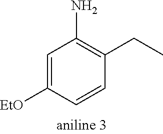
C1=C([EtO])C=CC(CC)=C1N
